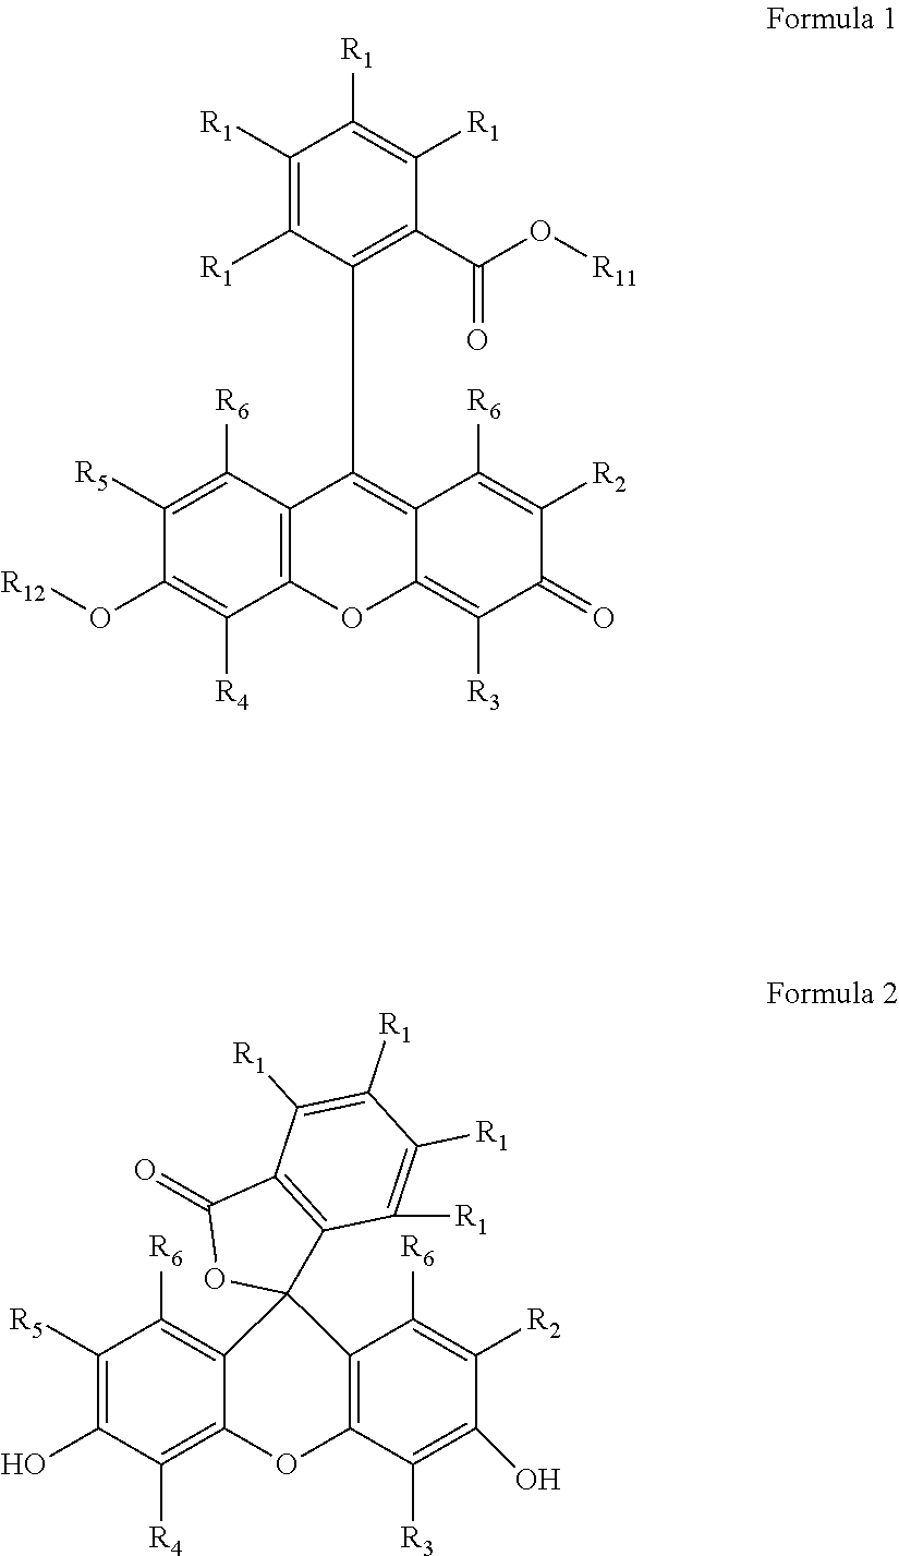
C1([R1])=C([R1])C(C2=C3C(=C([R3])C(=O)C([R2])=C3[R6])OC3=C2C([R6])=C([R5])C(O[R12])=C3[R4])=C(C(O[R11])=O)C([R1])=C1[R1].C12=C([R6])C([R5])=C(O)C([R4])=C1OC1=C(C([R6])=C([R2])C(O)=C1[R3])C21C2=C(C(=O)O1)C([R1])=C([R1])C([R1])=C2[R1]
